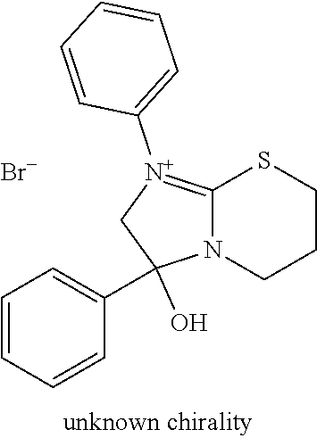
C1=CC=CC(C2(O)N3C(=[N+](C4=CC=CC=C4)C2)SCCC3)=C1.[Br-]
